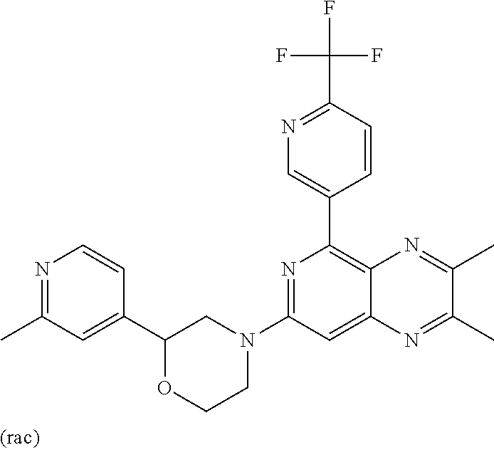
C1(C2=CC(C)=NC=C2)OCCN(C2=NC(C3=CN=C(C(F)(F)F)C=C3)=C3C(=C2)N=C(C)C(C)=N3)C1
